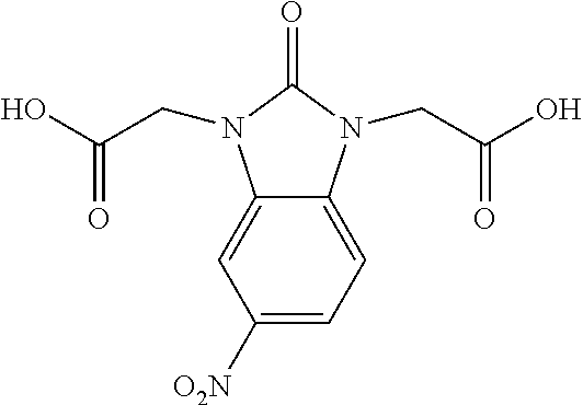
C1([O2N])=CC=C2C(=C1)N(CC(O)=O)C(=O)N2CC(O)=O
